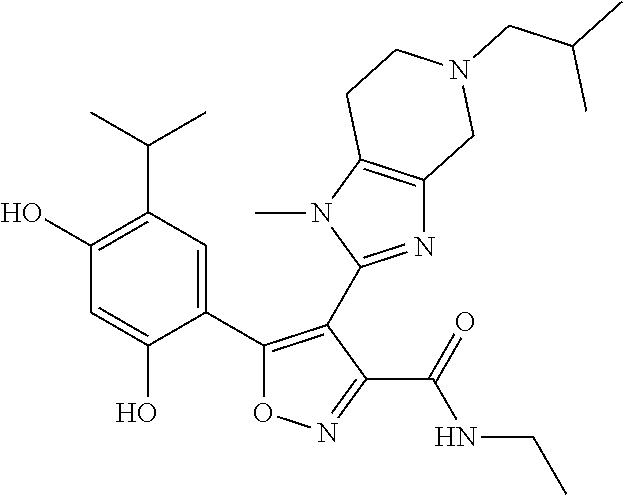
C1(O)=C(C(C)C)C=C(C2=C(C3=NC4=C(N3C)CCN(CC(C)C)C4)C(C(=O)NCC)=NO2)C(O)=C1
